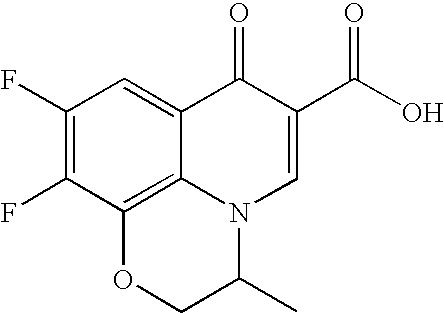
C1(F)=C(F)C2=C3C(=C1)C(=O)C(C(O)=O)=CN3C(C)CO2
